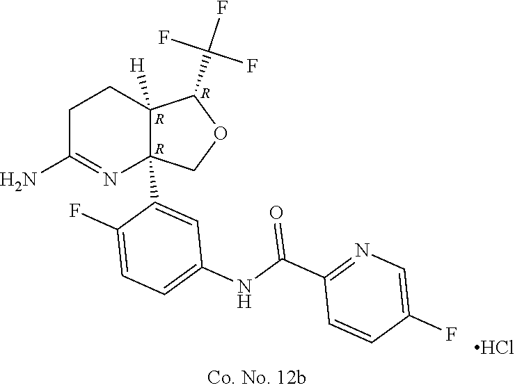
C1C(N)=NC2(C3=CC(NC(C4=NC=C(F)C=C4)=O)=CC=C3F)C([H])(C1)C(C(F)(F)F)OC2.[R].[R].[R].Cl
